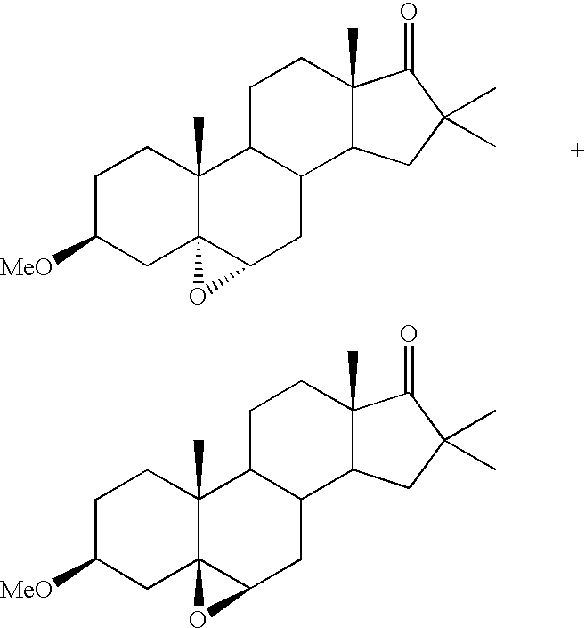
C1C([MeO])CC23C(C)(C1)C1C(CC2O3)C2C(C)(CC1)C(=O)C(C)(C)C2.C1C([MeO])CC23C(C)(C1)C1C(CC2O3)C2C(C)(CC1)C(=O)C(C)(C)C2
